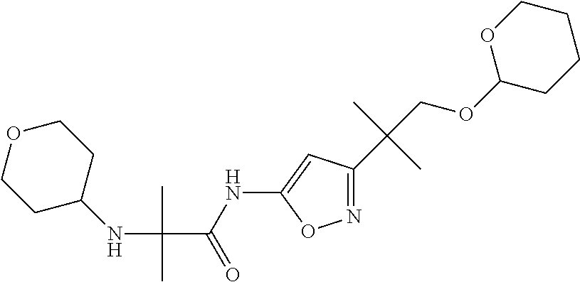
C1C(NC(C(NC2=CC(C(COC3CCCCO3)(C)C)=NO2)=O)(C)C)CCOC1
